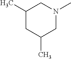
C1(C)CC(C)CN(C)C1
